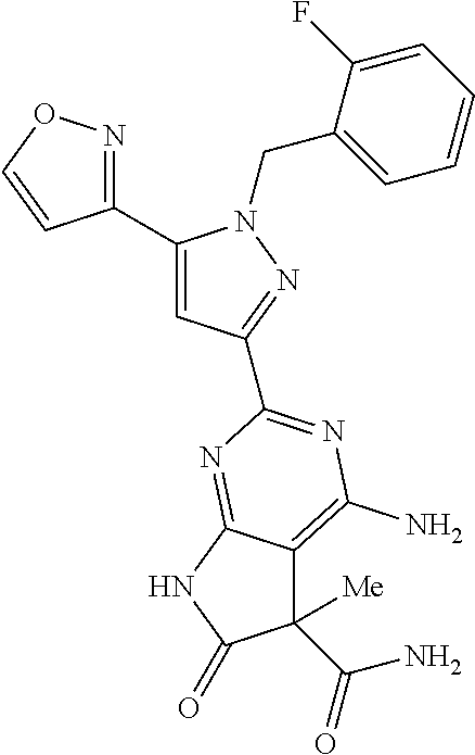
C1(C2=NOC=C2)=CC(C2=NC(N)=C3C([Me])(C(=O)N)C(=O)NC3=N2)=NN1CC1=CC=CC=C1F
